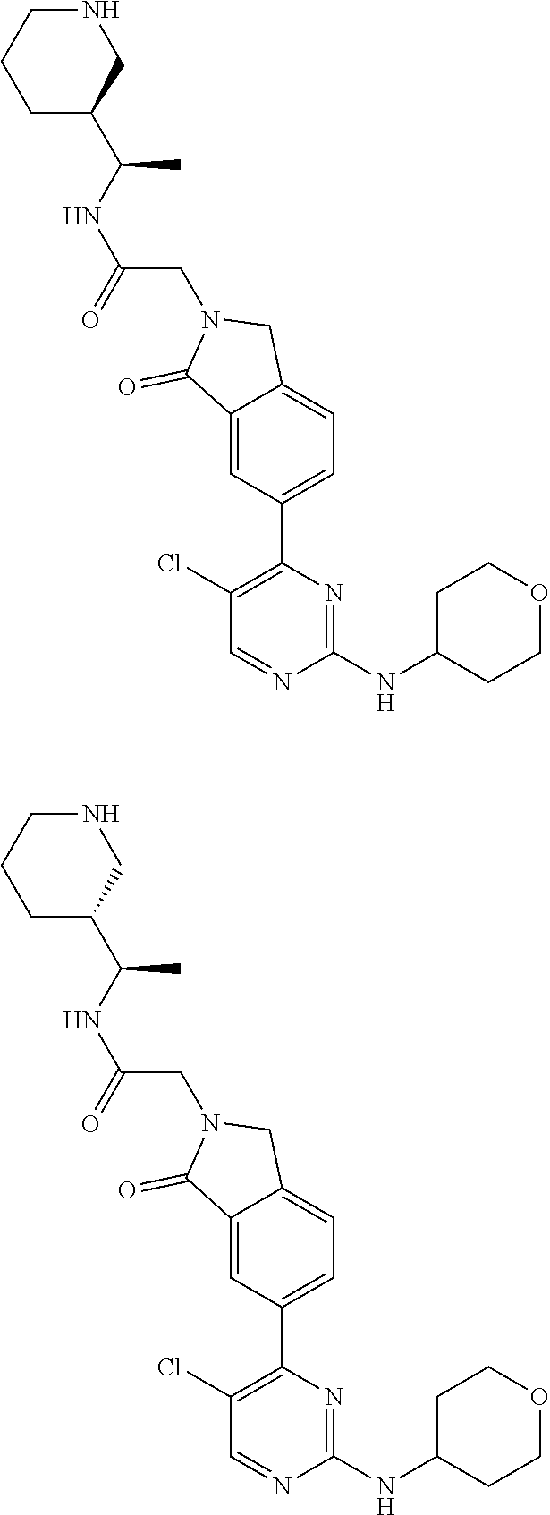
C1(NC2CCOCC2)=NC(C2=CC=C3C(=C2)C(=O)N(CC(NC(C2CCCNC2)C)=O)C3)=C(Cl)C=N1.C1(NC2CCOCC2)=NC(C2=CC=C3C(=C2)C(=O)N(CC(NC(C2CNCCC2)C)=O)C3)=C(Cl)C=N1
